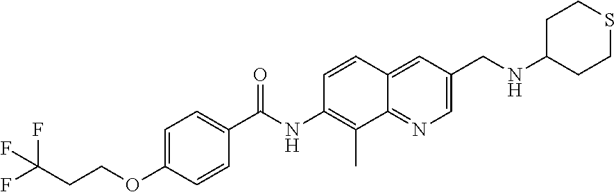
C(COC1=CC=C(C(NC2=C(C)C3=NC=C(CNC4CCSCC4)C=C3C=C2)=O)C=C1)C(F)(F)F
